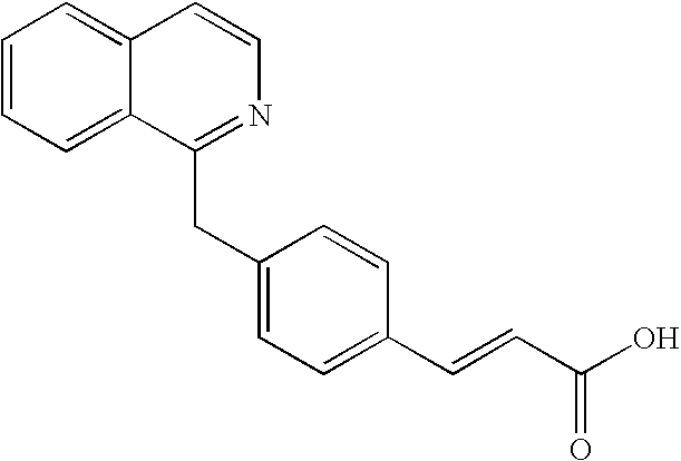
C1=CC=C2C(=C1)C=CN=C2CC1=CC=C(C=CC(O)=O)C=C1
